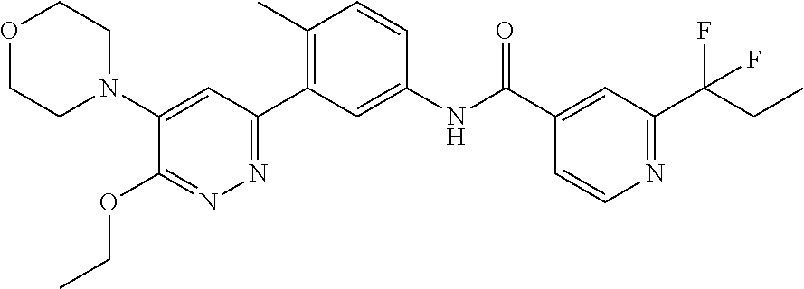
C1(N2CCOCC2)=CC(C2=C(C)C=CC(NC(C3=CC(C(CC)(F)F)=NC=C3)=O)=C2)=NN=C1OCC
